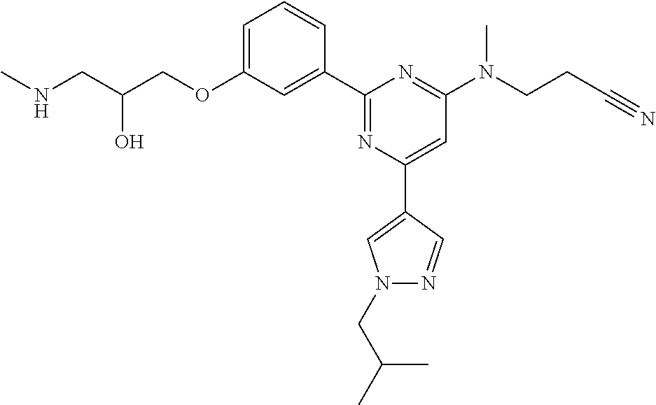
N(CC(COC1=CC=CC(C2=NC(C3=CN(CC(C)C)N=C3)=CC(N(CCC#N)C)=N2)=C1)O)C
